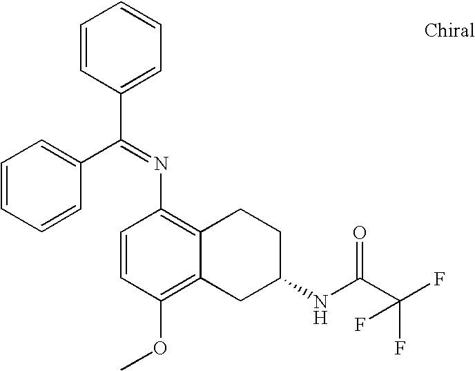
C1=CC(C(=NC2=C3C(=C(OC)C=C2)CC(NC(C(F)(F)F)=O)CC3)C2=CC=CC=C2)=CC=C1
